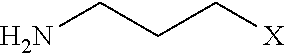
[X]CCCN
